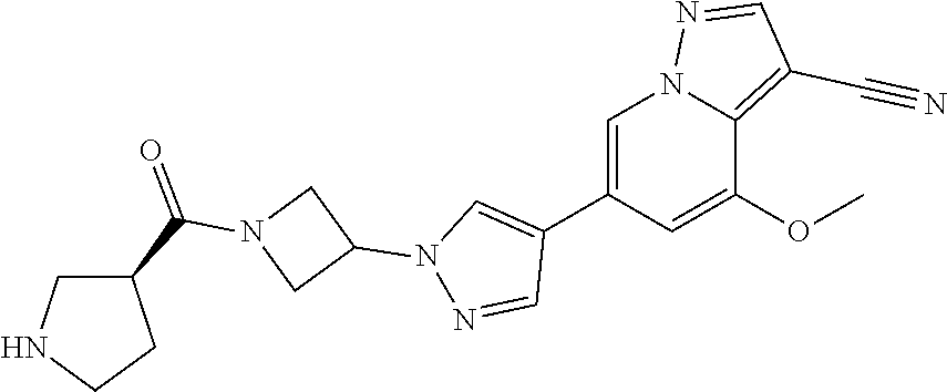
C1(C2=CN(C3CN(C(=O)C4CNCC4)C3)N=C2)=CN2C(=C(C#N)C=N2)C(OC)=C1
